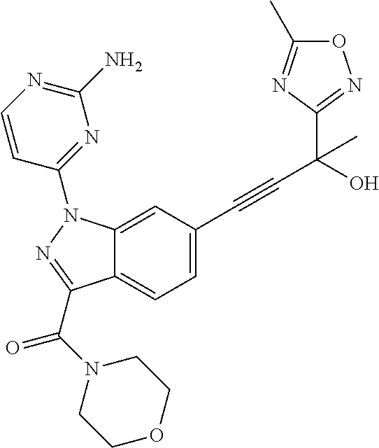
N1=C(C)ON=C1C(C#CC1=CC=C2C(=C1)N(C1=NC(N)=NC=C1)N=C2C(N1CCOCC1)=O)(O)C
